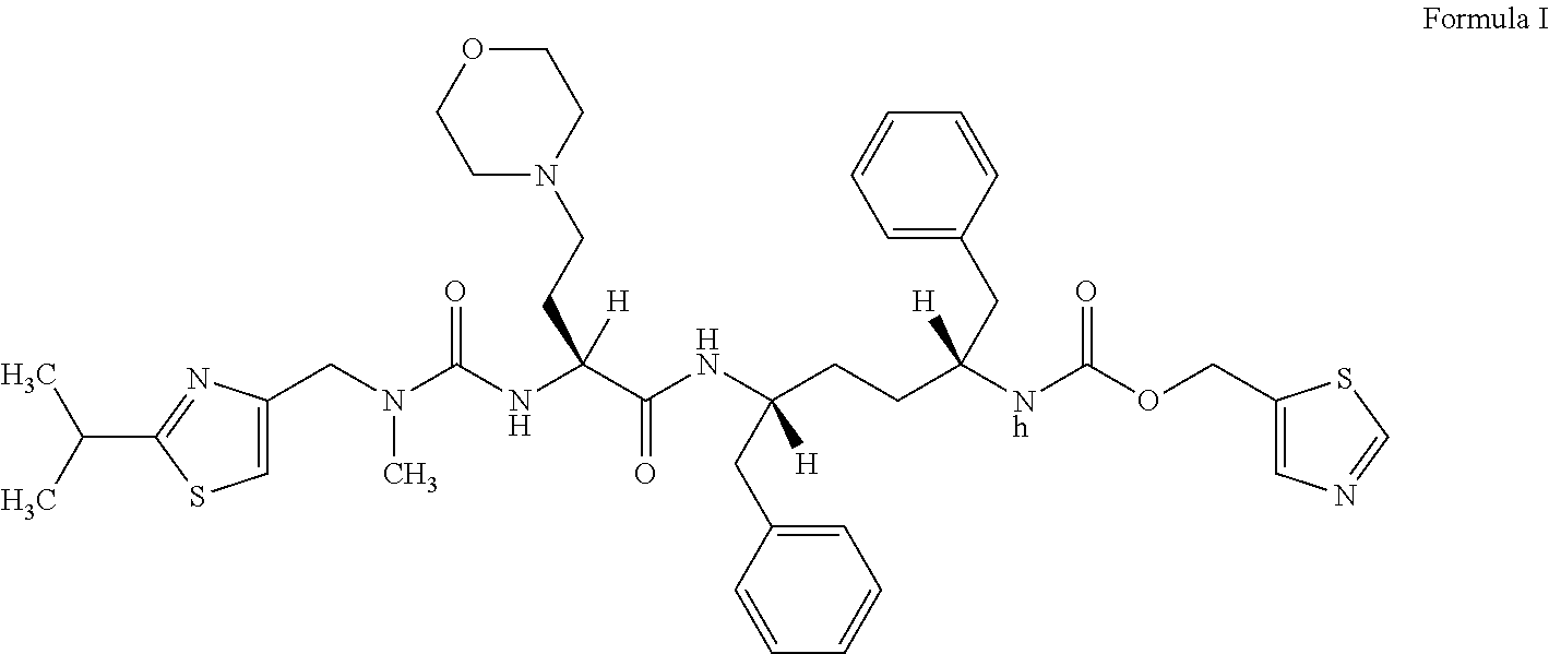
C1=C(CC(CCC([Nh]C(OCC2=CN=CS2)=O)(CC2=CC=CC=C2)[H])(NC(C(NC(=O)N(CC2=CSC(C(C)C)=N2)C)(CCN2CCOCC2)[H])=O)[H])C=CC=C1
